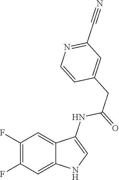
C1(F)=C(F)C=C2C(=C1)C(NC(=O)CC1=CC(C#N)=NC=C1)=CN2
